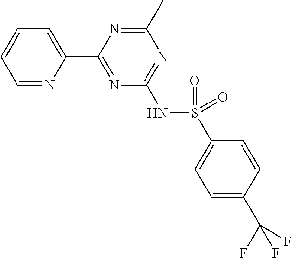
C1=NC(C2=NC(NS(C3=CC=C(C(F)(F)F)C=C3)(=O)=O)=NC(C)=N2)=CC=C1
